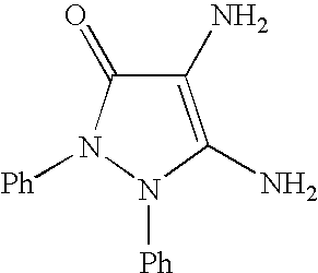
C1(N)=C(N)N([Ph])N([Ph])C1=O
